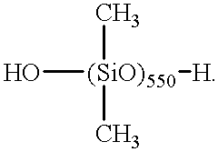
O[(SiO)550](C)(C)[H]
